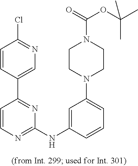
ClC1=NC=C(C2=NC(NC3=CC(N4CCN(C(=O)OC(C)(C)C)CC4)=CC=C3)=NC=C2)C=C1
